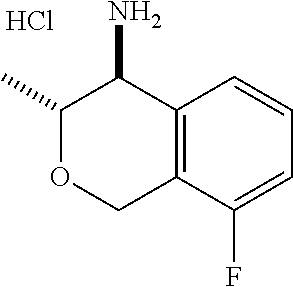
C12=C(C=CC=C1F)C(N)C(C)OC2.Cl
